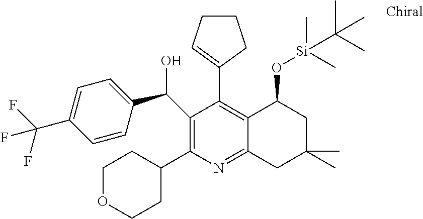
C1(C2CCOCC2)=C(C(C2=CC=C(C(F)(F)F)C=C2)O)C(C2=CCCC2)=C2C(=N1)CC(C)(C)CC2O[Si](C)(C)C(C)(C)C
